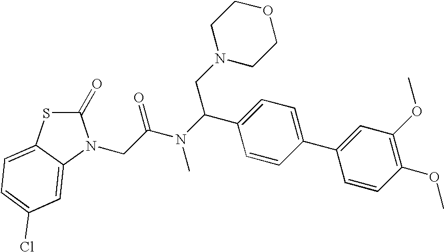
C1(=O)SC2=CC=C(Cl)C=C2N1CC(N(C(C1=CC=C(C2=CC(OC)=C(OC)C=C2)C=C1)CN1CCOCC1)C)=O
